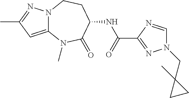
C12=CC(C)=NN1CCC(NC(C1=NN(CC3(C)CC3)C=N1)=O)C(=O)N2C
